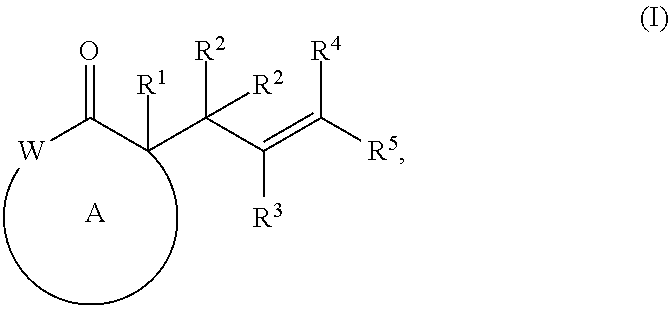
O=C([W])C(C([R2])(C([R3])=C([R5])[R4])[R2])[R1].[A]
